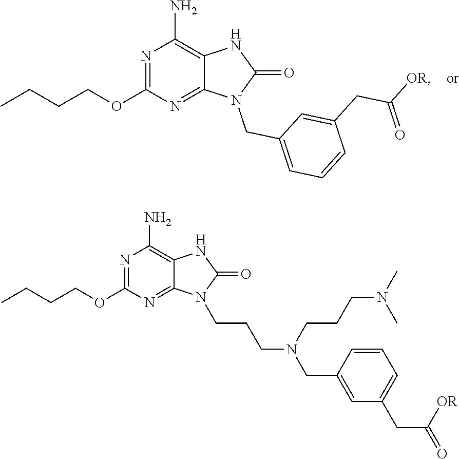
N1=C(OCCCC)N=C2C(=C1N)NC(=O)N2CC1=CC=CC(CC([OR])=O)=C1.N1=C(OCCCC)N=C2C(=C1N)NC(=O)N2CCCN(CCCN(C)C)CC1=CC(CC([OR])=O)=CC=C1
